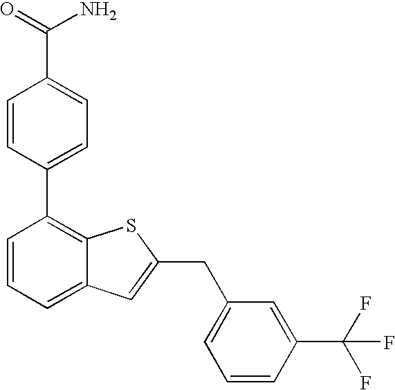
C1=CC(C2=C3C(=CC=C2)C=C(CC2=CC=CC(C(F)(F)F)=C2)S3)=CC=C1C(N)=O
